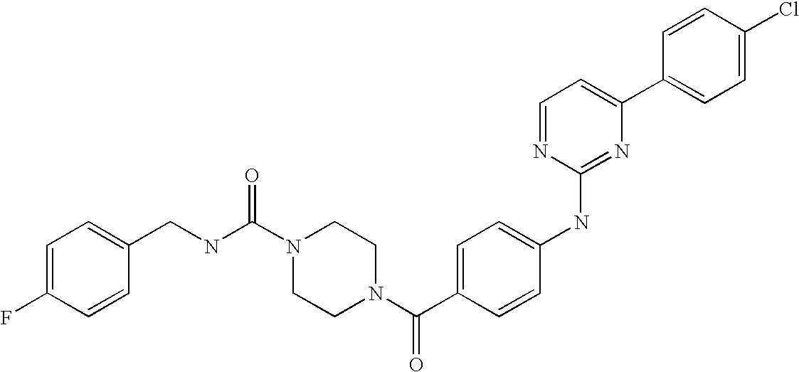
C1=CC(C2=CC=NC(NC3=CC=C(C(N4CCN(C(NCC5=CC=C(F)C=C5)=O)CC4)=O)C=C3)=N2)=CC=C1Cl
